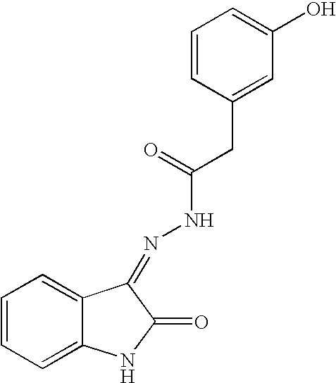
C1=CC=C2C(=C1)C(=NNC(=O)CC1=CC(O)=CC=C1)C(=O)N2
